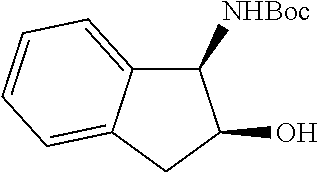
C1([NHBoc])C2=CC=CC=C2CC1O
